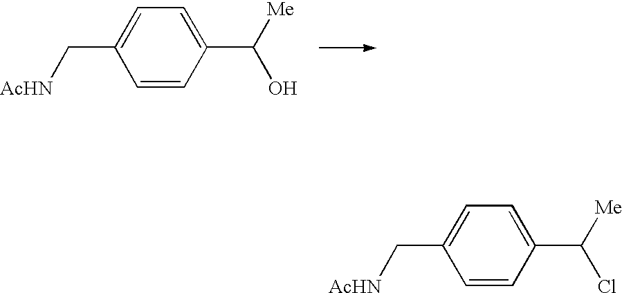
C1=CC(C([Me])O)=CC=C1C[AcHN].C1=CC(C([Me])Cl)=CC=C1C[AcHN]
